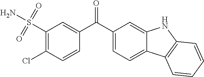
C1(S(=O)(=O)N)=C(Cl)C=CC(C(C2=CC=C3C(=C2)NC2=C3C=CC=C2)=O)=C1
